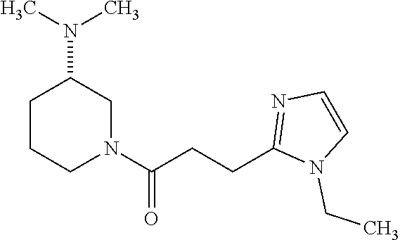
N1(C(CCC2=NC=CN2CC)=O)CC(N(C)C)CCC1
